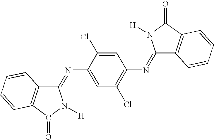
C1=C(N=C2C3=C(C(=O)N2[H])C=CC=C3)C(Cl)=CC(N=C2C3=C(C(=O)N2[H])C=CC=C3)=C1Cl
